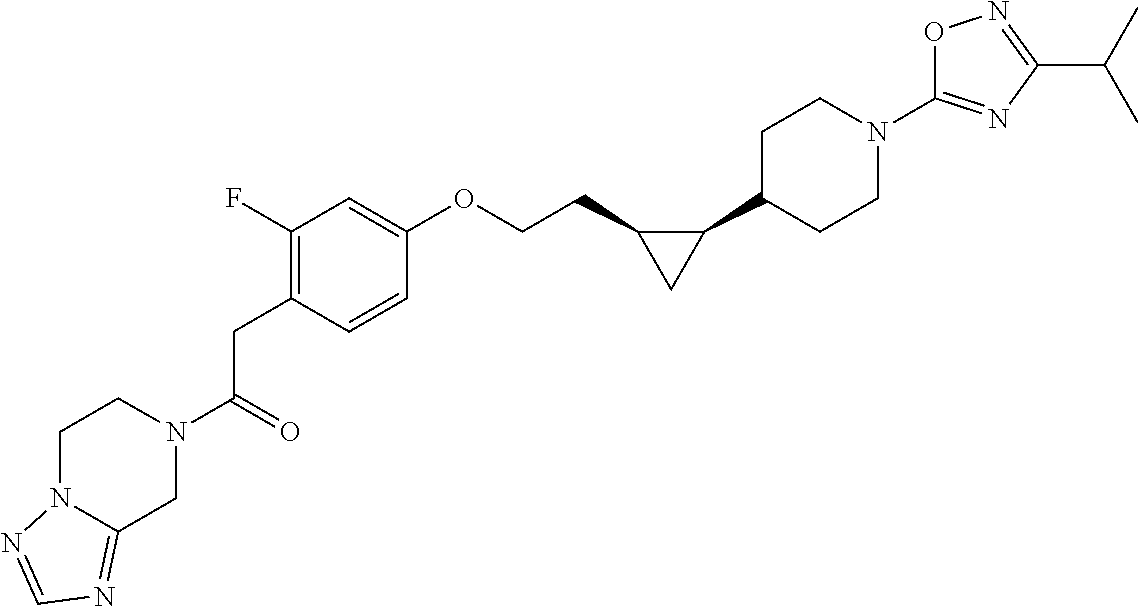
C(CC1=C(F)C=C(OCCC2C(C3CCN(C4=NC(C(C)C)=NO4)CC3)C2)C=C1)(=O)N1CC2=NC=NN2CC1
